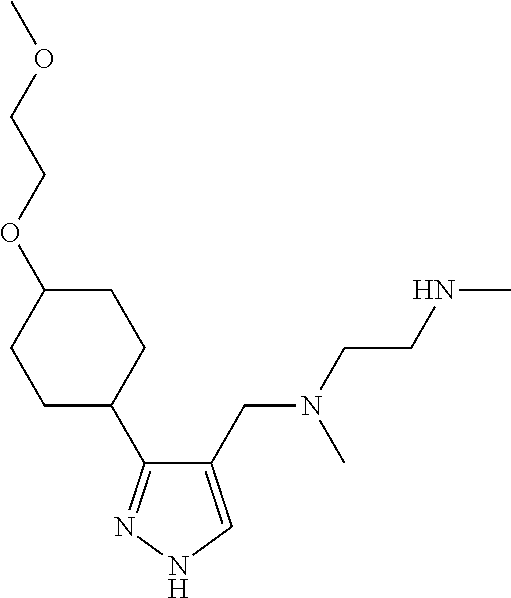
C1(CN(C)CCNC)=CNN=C1C1CCC(OCCOC)CC1
